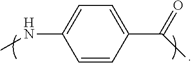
C1=CC(C(=O)C)=CC=C1NC
